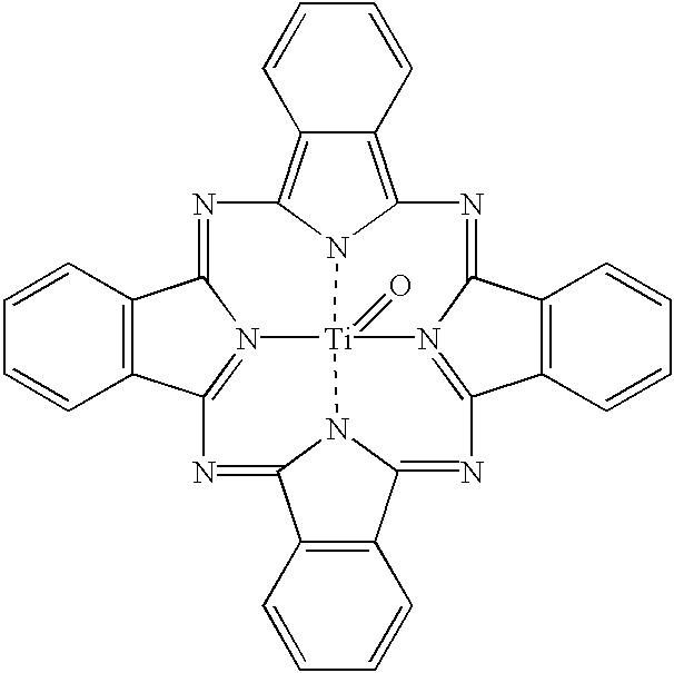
C12=C(C=CC=C1)C1=NC3=C4C(=C5N3[Ti]36(=O)N1=C2N=C1C2=C(C(=NC7=N3C(=N5)C3=C7C=CC=C3)N16)C=CC=C2)C=CC=C4
